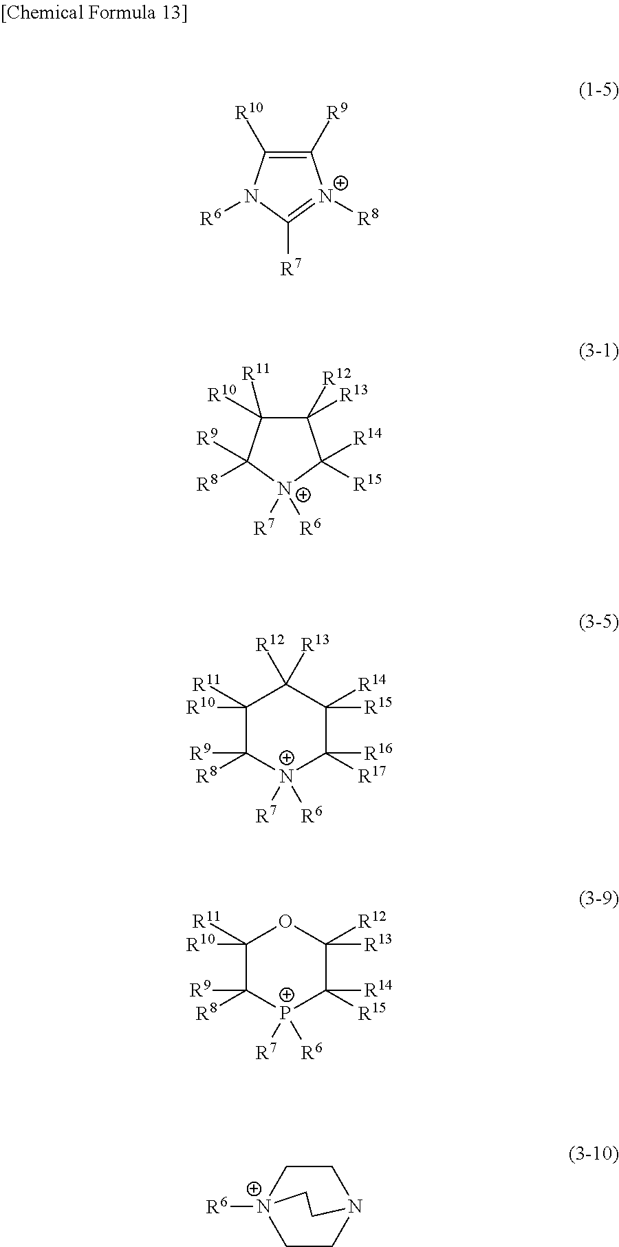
C1([R9])=C([R10])N([R6])C([R7])=[N+]1[R8].C1([R12])([R13])C([R10])([R11])C([R9])([R8])[N+]([R7])([R6])C1([R14])[R15].C1([R10])([R11])C([R9])([R8])[N+]([R7])([R6])C([R16])([R17])C([R15])([R14])C1([R12])[R13].C1([R10])([R11])C([R9])([R8])[P+]([R7])([R6])C([R14])([R15])C([R13])([R12])O1.C1CN2CC[N+]1([R6])CC2
